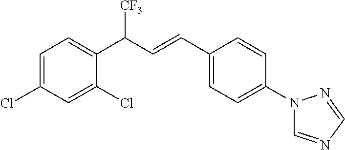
C1=C(Cl)C(C(C=CC2=CC=C(N3C=NC=N3)C=C2)[CF3])=CC=C1Cl
